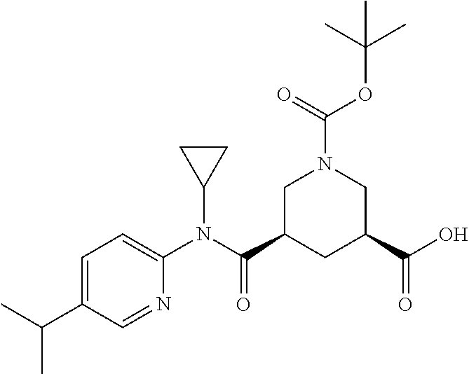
C1C(C(N(C2=CC=C(C(C)C)C=N2)C2CC2)=O)CC(C(O)=O)CN1C(=O)OC(C)(C)C
